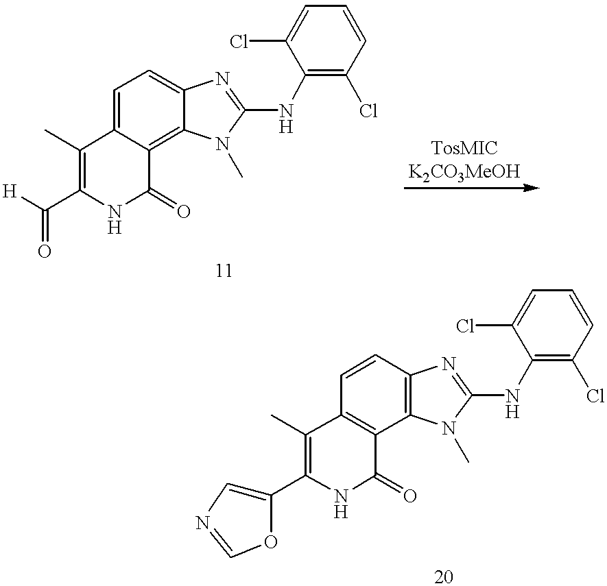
[H]C(C1=C(C)C2=CC=C3C(=C2C(=O)N1)N(C)C(NC1=C(Cl)C=CC=C1Cl)=N3)=O.C1(C2=C(C)C3=C(C(=O)N2)C2=C(C=C3)N=C(NC3=C(Cl)C=CC=C3Cl)N2C)=CN=CO1
